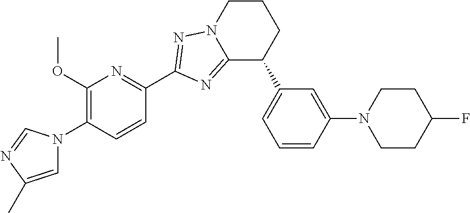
C12=NC(C3=NC(OC)=C(N4C=C(C)N=C4)C=C3)=NN1CCCC2C1=CC=CC(N2CCC(F)CC2)=C1
